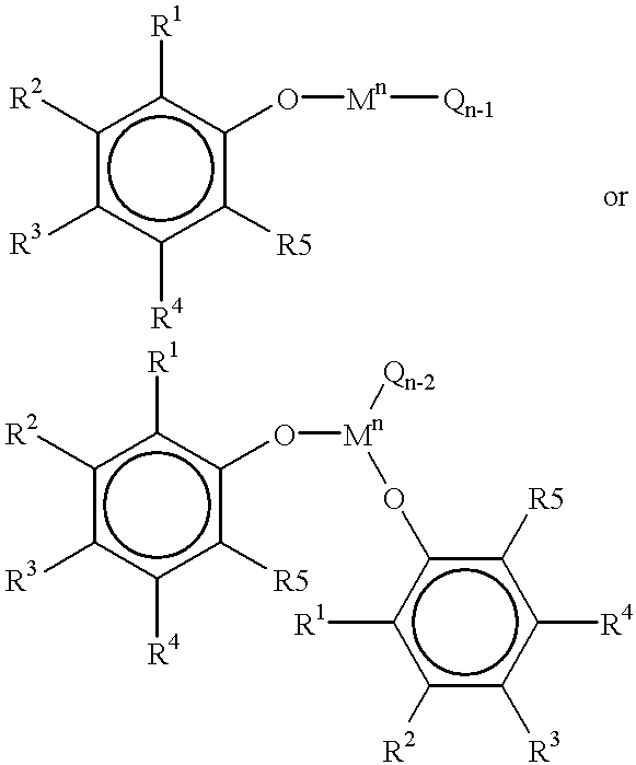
c1([R2])c([R3])c([R4])c([R5])c(O[Mn][Qn-1])c1[R1].c1([R2])c([R3])c([R4])c([R5])c(O[Mn](Oc2c([R1])c([R2])c([R3])c([R4])c2[R5])[Qn-2])c1[R1]
